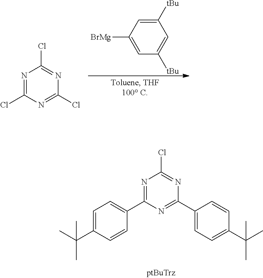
N1=C(C2=CC=C(C(C)(C)C)C=C2)N=C(C2=CC=C(C(C)(C)C)C=C2)N=C1Cl.C1([tBu])=CC([BrMg])=CC([tBu])=C1.N1=C(Cl)N=C(Cl)N=C1Cl
